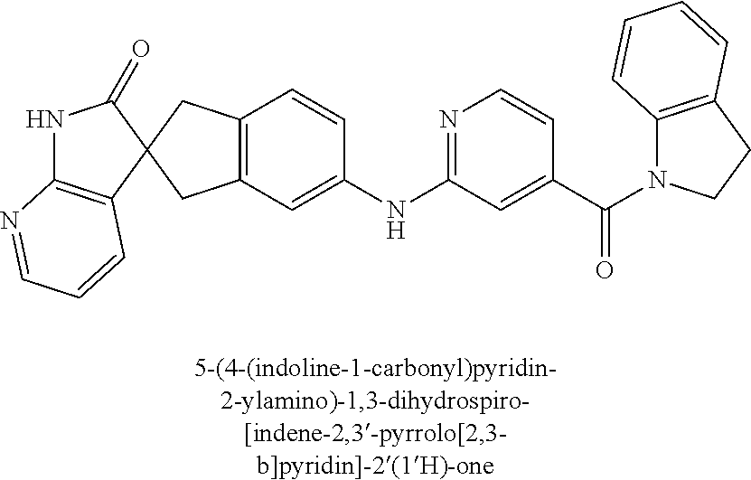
N1C2=C(C=CC=N2)C2(C1=O)CC1=C(C2)C=C(NC2=NC=CC(C(=O)N3C4=C(CC3)C=CC=C4)=C2)C=C1
